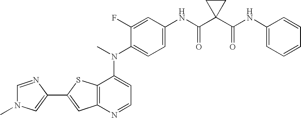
C12=C(SC(C3=CN(C)C=N3)=C1)C(N(C1=CC=C(NC(C3(C(NC4=CC=CC=C4)=O)CC3)=O)C=C1F)C)=CC=N2
